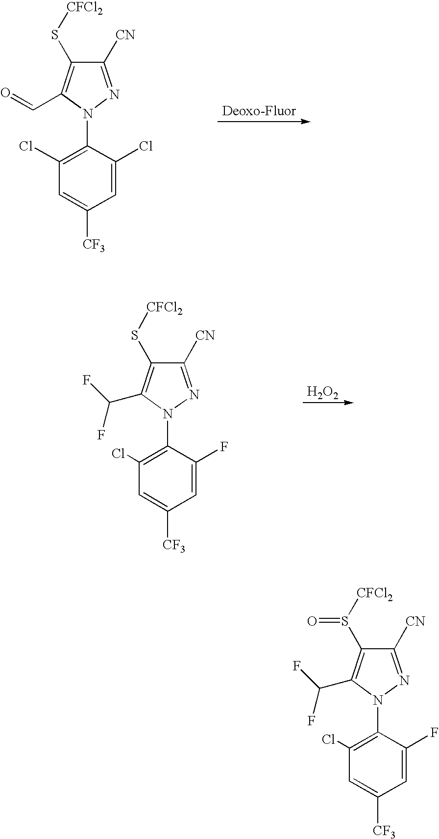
C1([CN])=NN(C2=C(Cl)C=C([CF3])C=C2Cl)C(C=O)=C1S[CFCl2].C1([CN])=NN(C2=C(Cl)C=C([CF3])C=C2F)C(C(F)F)=C1S([CFCl2])=O.C1([CN])=NN(C2=C(Cl)C=C([CF3])C=C2F)C(C(F)F)=C1S[CFCl2].[H2O2]
